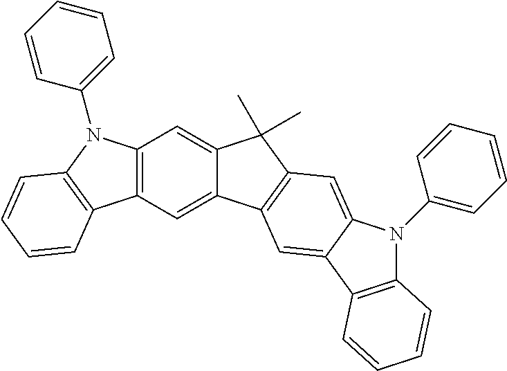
C12=C(C=C3C(=C1)C(C)(C)C1=C3C=C3C(=C1)N(C1=CC=CC=C1)C1=C3C=CC=C1)C1=C(N2C2=CC=CC=C2)C=CC=C1
